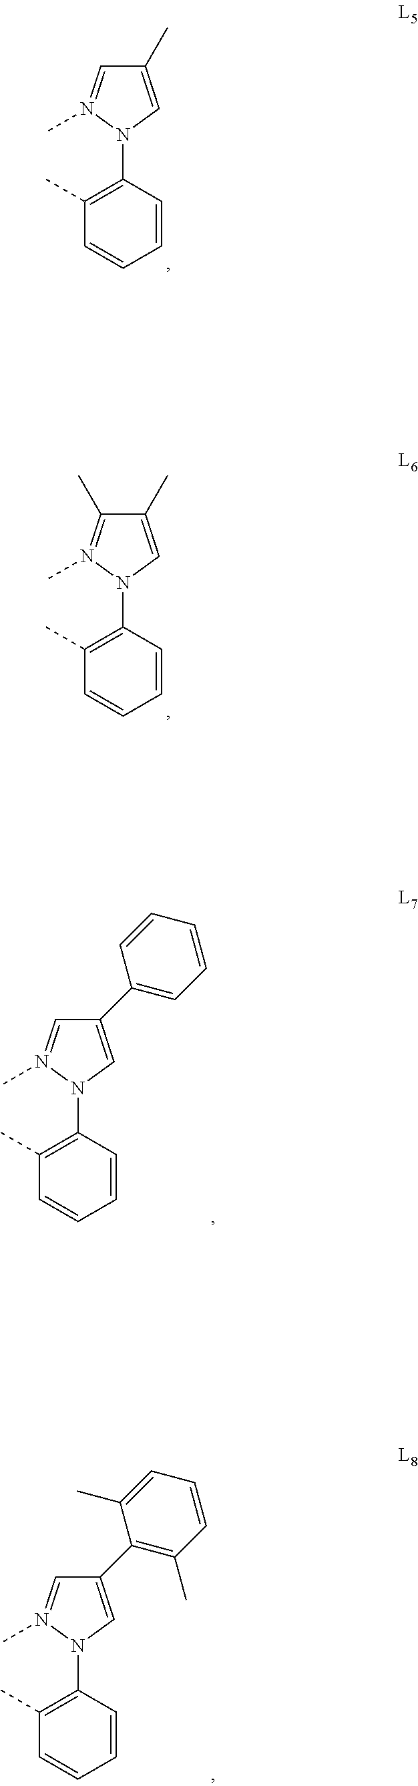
C1(C)=C(N2C=C(C)C=N2C)C=CC=C1.C1(C)=C(N2C=C(C)C(C)=N2C)C=CC=C1.C1(C)=C(N2C=C(C3=CC=CC=C3)C=N2C)C=CC=C1.C1(C)=C(N2C=C(C3=C(C)C=CC=C3C)C=N2C)C=CC=C1
